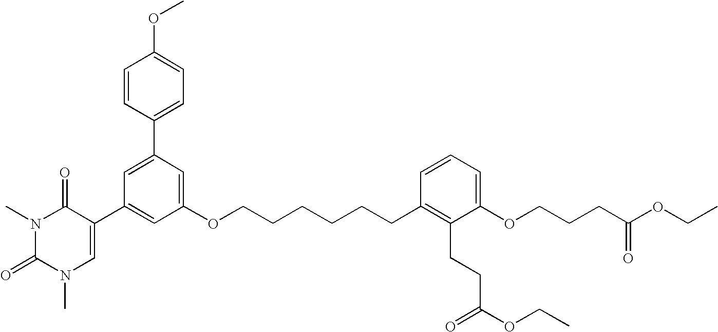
C1=C(C2=CC=C(OC)C=C2)C=C(OCCCCCCC2=C(CCC(OCC)=O)C(OCCCC(OCC)=O)=CC=C2)C=C1C1=CN(C)C(=O)N(C)C1=O
